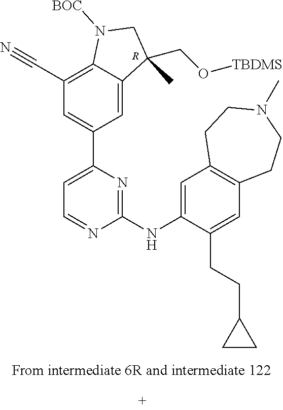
C1(C#N)=C2C(=CC(C3=CC=NC(NC4=CC5=C(C=C4CCC4CC4)CCN(C)CC5)=N3)=C1)C(CO[TBDMS])(C)CN2[BOC].[R]
